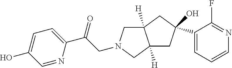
C(C(=O)C1=CC=C(O)C=N1)N1CC2([H])C([H])(C1)CC(C1=CC=CN=C1F)(O)C2
